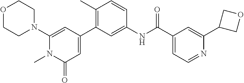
O1CCN(C2=CC(C3=C(C)C=CC(NC(C4=CC=NC(C5COC5)=C4)=O)=C3)=CC(=O)N2C)CC1
